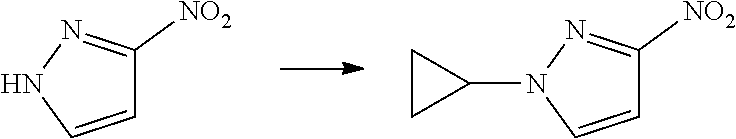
C1=CNN=C1[NO2].C1=CN(C2CC2)N=C1[NO2]
